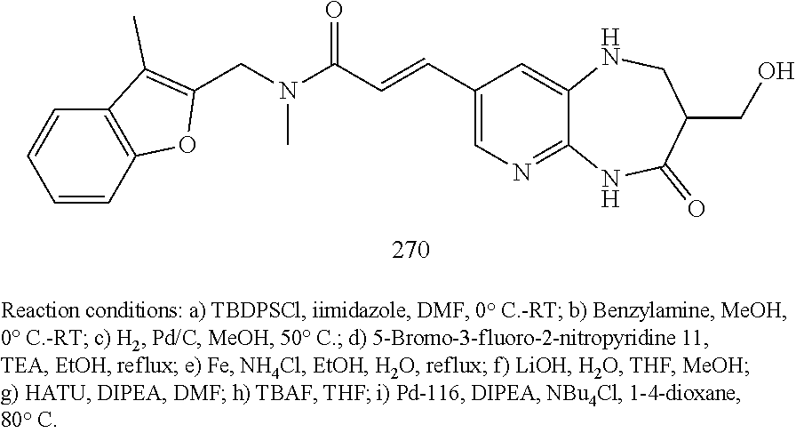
C12=C(C=CC=C1)C(C)=C(CN(C)C(=O)C=CC1=CN=C3C(=C1)NCC(CO)C(=O)N3)O2
